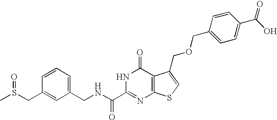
C1(CNC(C2=NC3=C(C(=O)N2)C(COCC2=CC=C(C(O)=O)C=C2)=CS3)=O)=CC=CC(CS(C)=O)=C1
